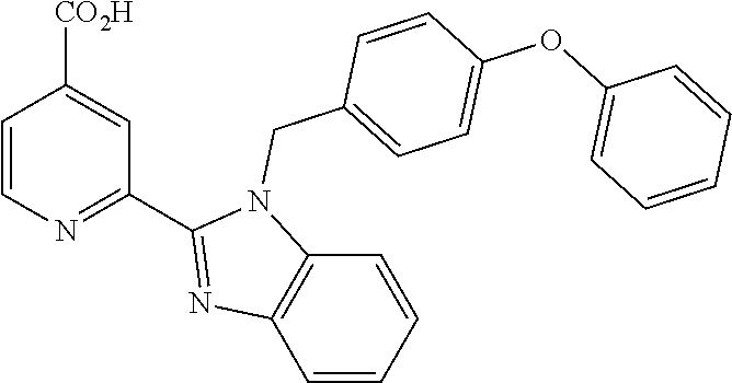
C1=CN=C(C2=NC3=C(N2CC2=CC=C(OC4=CC=CC=C4)C=C2)C=CC=C3)C=C1[CO2H]
